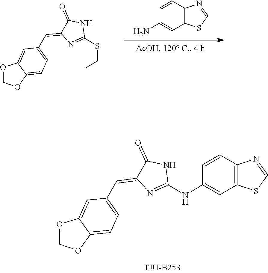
C1(SCC)=NC(=CC2=CC=C3OCOC3=C2)C(=O)N1.C1=NC2=C(S1)C=C(N)C=C2.S1C=NC2=C1C=C(NC1=NC(=CC3=CC=C4OCOC4=C3)C(=O)N1)C=C2
